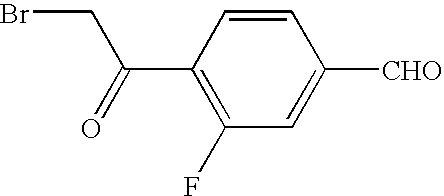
C1(F)=C(C(=O)CBr)C=CC([CHO])=C1
